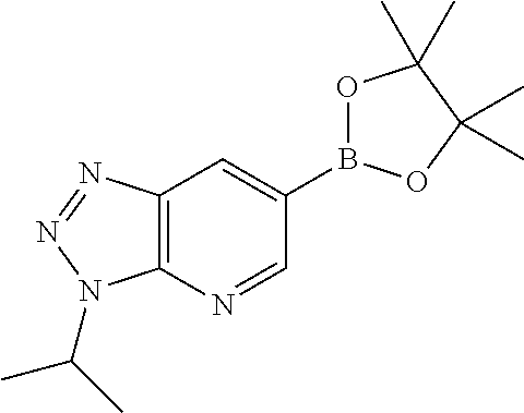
C12=C(N=CC(B3OC(C)(C)C(C)(C)O3)=C1)N(C(C)C)N=N2
